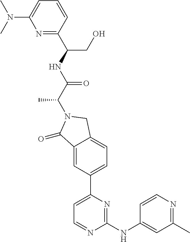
N1=C(C(CO)NC(C(N2C(=O)C3=CC(C4=CC=NC(NC5=CC(C)=NC=C5)=N4)=CC=C3C2)C)=O)C=CC=C1N(C)C
